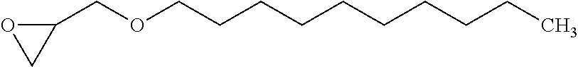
C1(COCCCCCCCCCC)OC1
